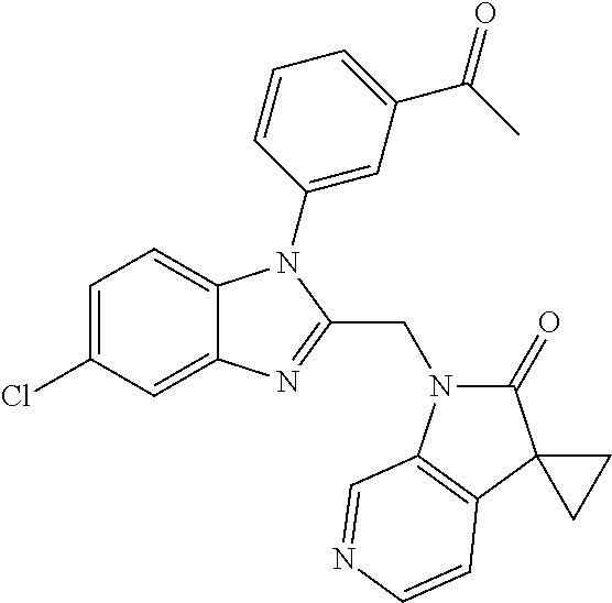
C1=C(Cl)C=C2C(=C1)N(C1=CC(C(C)=O)=CC=C1)C(CN1C(=O)C3(C4=C1C=NC=C4)CC3)=N2
